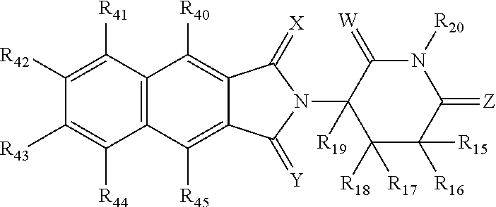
C1([R42])=C([R41])C2=C(C([R44])=C1[R43])C([R45])=C1C(=C2[R40])C(=[X])N(C2([R19])C(=[W])N([R20])C(=[Z])C([R16])([R15])C2([R18])[R17])C1=[Y]
